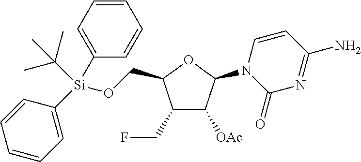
C1(CF)C([OAc])C(N2C(=O)N=C(N)C=C2)OC1CO[Si](C1=CC=CC=C1)(C(C)(C)C)C1=CC=CC=C1
